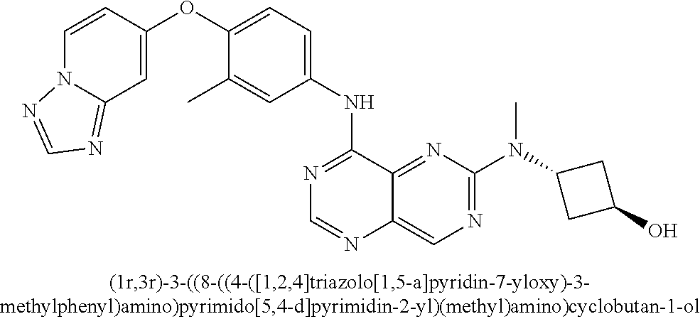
C1=CC(OC2=CC=C(NC3=NC=NC4=CN=C(N(C5CC(O)C5)C)N=C34)C=C2C)=CC2=NC=NN12
